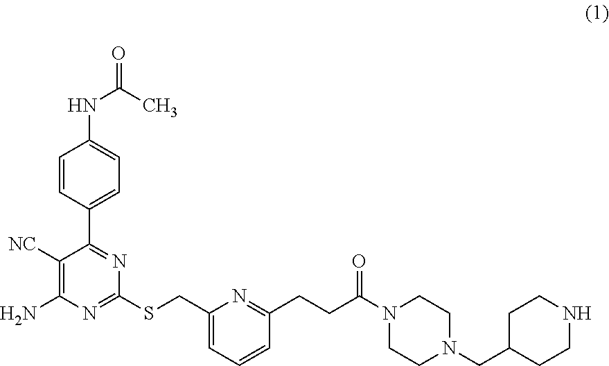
C1=CC(C2=NC(SCC3=CC=CC(CCC(N4CCN(CC5CCNCC5)CC4)=O)=N3)=NC(N)=C2[NC])=CC=C1NC(=O)C
